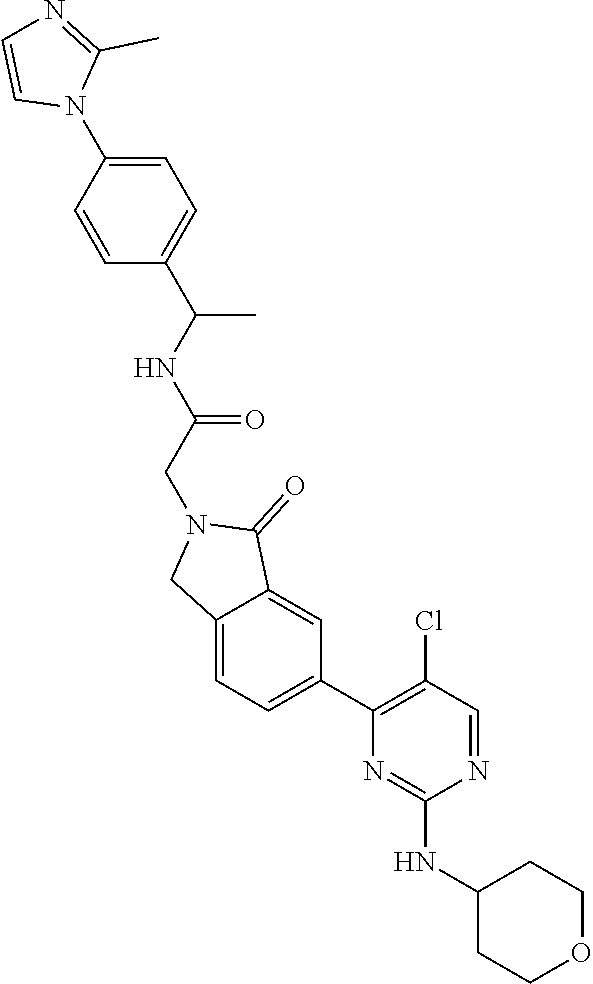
C1=C(N2C(C)=NC=C2)C=CC(C(NC(=O)CN2CC3=CC=C(C4=C(Cl)C=NC(NC5CCOCC5)=N4)C=C3C2=O)C)=C1
